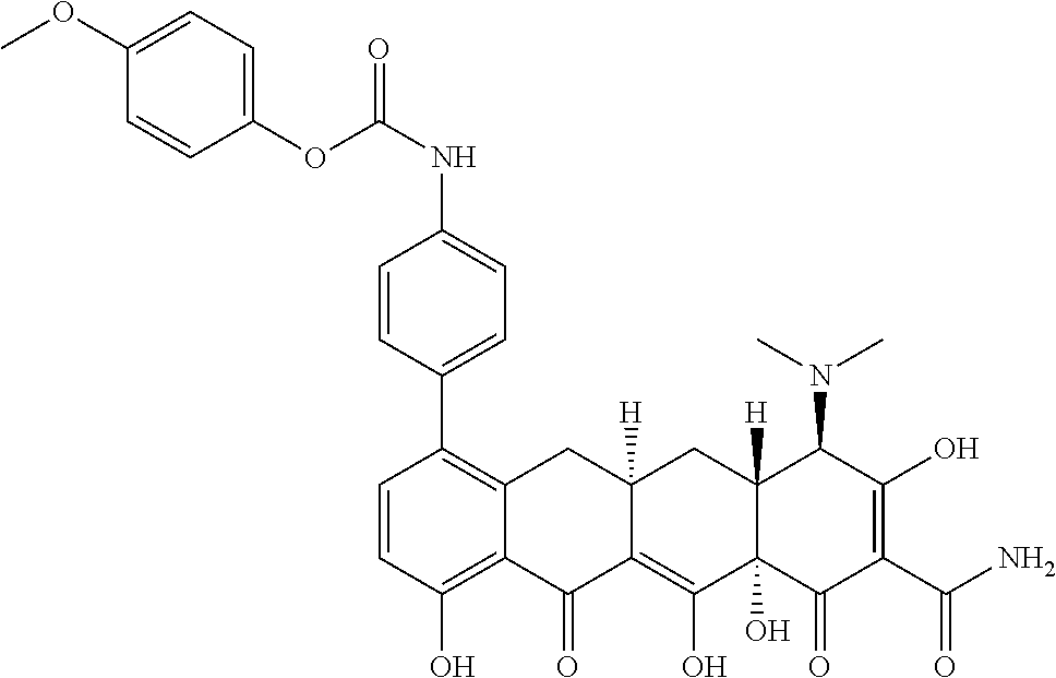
C1=CC(O)=C2C(=C1C1=CC=C(NC(OC3=CC=C(OC)C=C3)=O)C=C1)CC1([H])C(=C(O)C3(O)C([H])(C1)C(N(C)C)C(O)=C(C(N)=O)C3=O)C2=O
